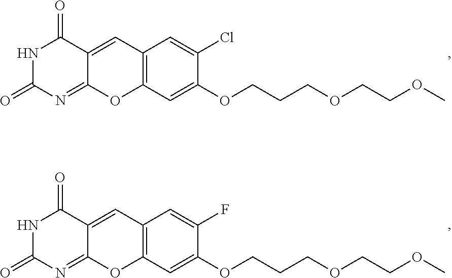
N1C(=O)N=C2C(=CC3=C(O2)C=C(OCCCOCCOC)C(Cl)=C3)C1=O.N1C(=O)N=C2C(=CC3=C(O2)C=C(OCCCOCCOC)C(F)=C3)C1=O
